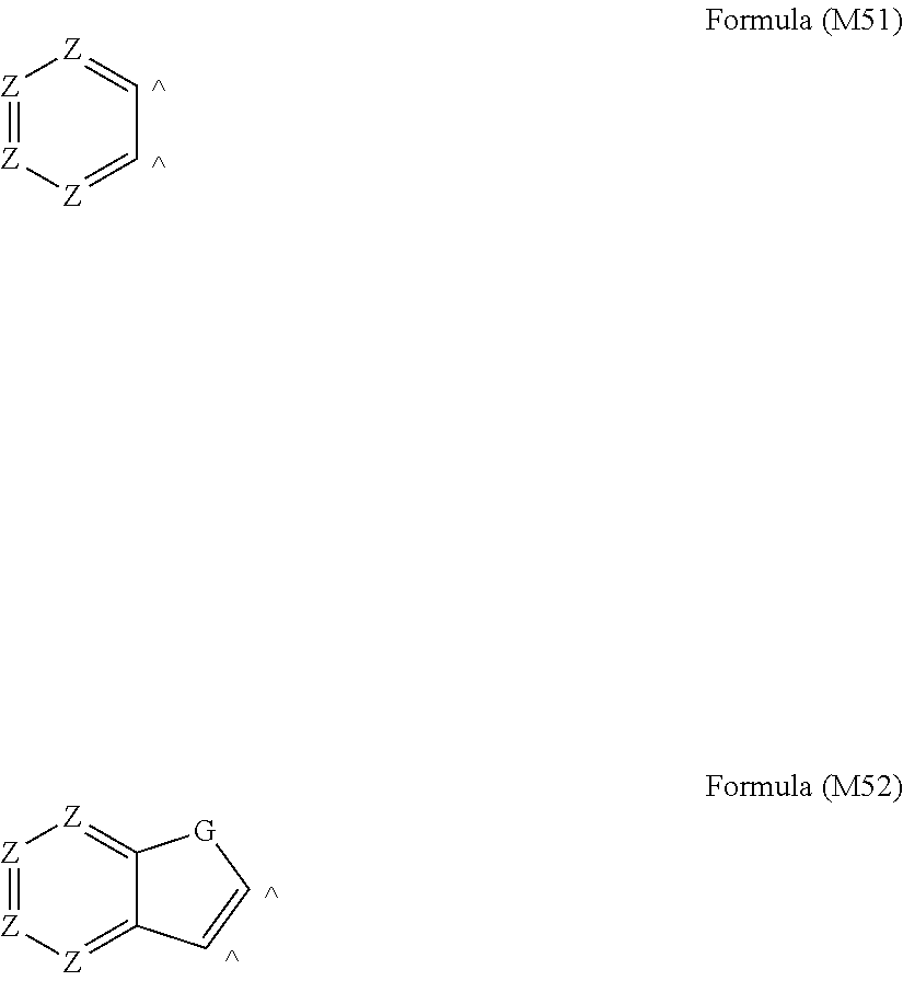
[Z]1=[Z][Z]=CC=[Z]1.[Z]1=[Z][Z]=C2C(=[Z]1)[G]C=C2
